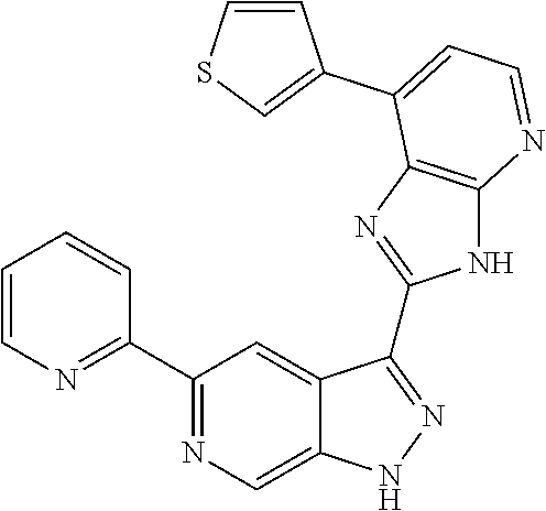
C1(C2=NC=C3C(=C2)C(C2=NC4=C(N2)N=CC=C4C2=CSC=C2)=NN3)=NC=CC=C1
